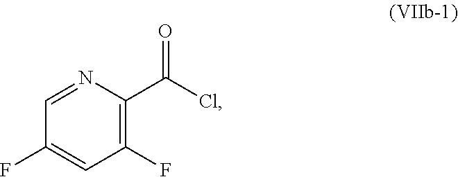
C1=C(F)C=NC(C(=O)Cl)=C1F
